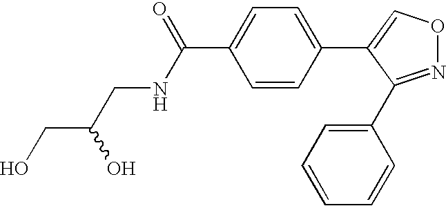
O1N=C(C2=CC=CC=C2)C(C2=CC=C(C(=O)NCC(CO)O)C=C2)=C1
